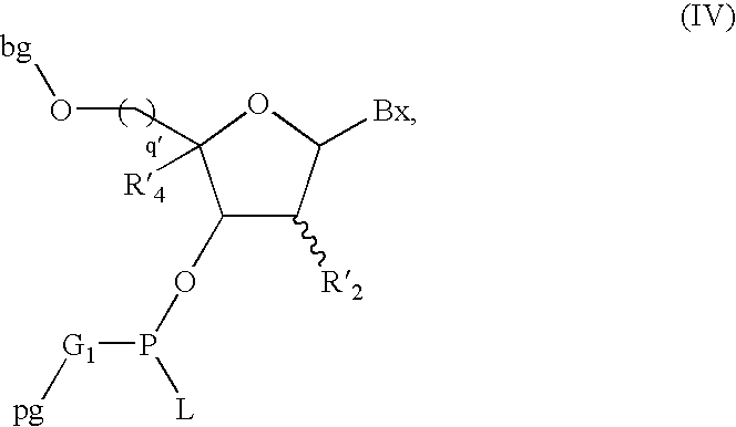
C1([R2])C(OP([G1][pg])[L])C(CO[bg])([R4])OC1[Bx]
